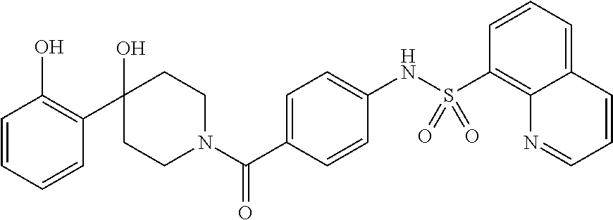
C1=CC=CC(C2(O)CCN(C(C3=CC=C(NS(C4=C5C(=CC=C4)C=CC=N5)(=O)=O)C=C3)=O)CC2)=C1O
